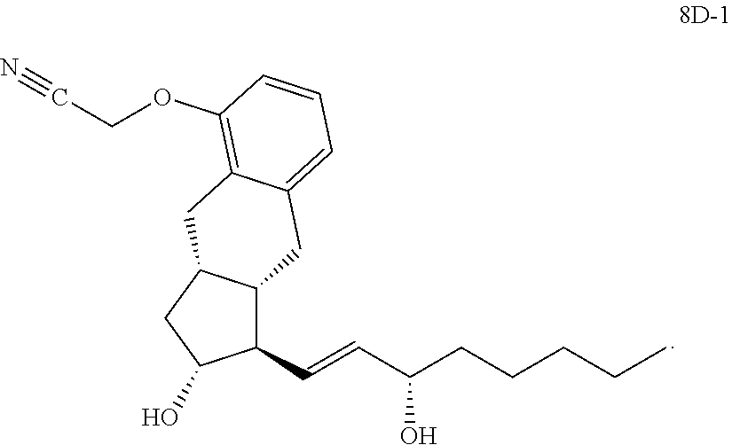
C12C(C=CC(CCCCC)O)C(O)CC1CC1=C(OCC#N)C=CC=C1C2
